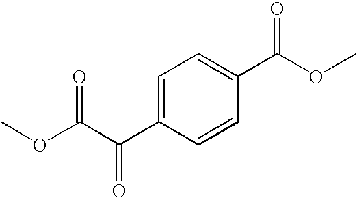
O(C(C(C1=CC=C(C(OC)=O)C=C1)=O)=O)C
